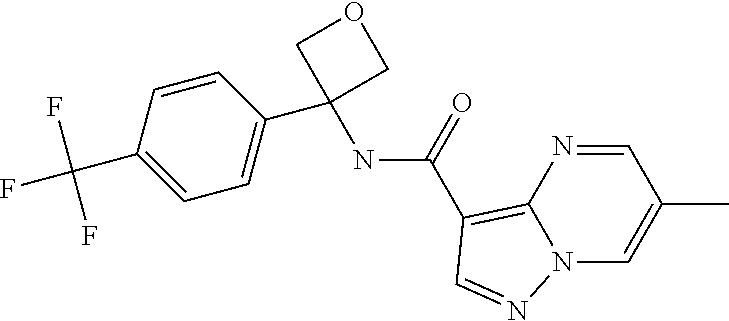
N(C(C1=C2N=CC(C)=CN2N=C1)=O)C1(C2=CC=C(C(F)(F)F)C=C2)COC1
